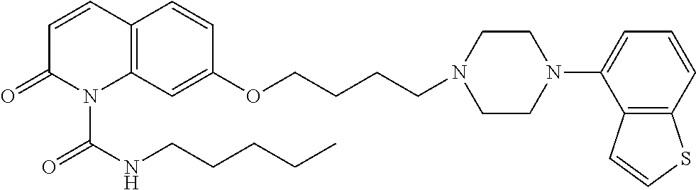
C12=C(C=C(OCCCCN3CCN(C4=CC=CC5=C4C=CS5)CC3)C=C1)N(C(NCCCCC)=O)C(=O)C=C2
